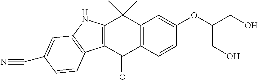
C12=C(C(=O)C3=C(C1(C)C)C=C(OC(CO)CO)C=C3)C1=C(N2)C=C(C#N)C=C1
